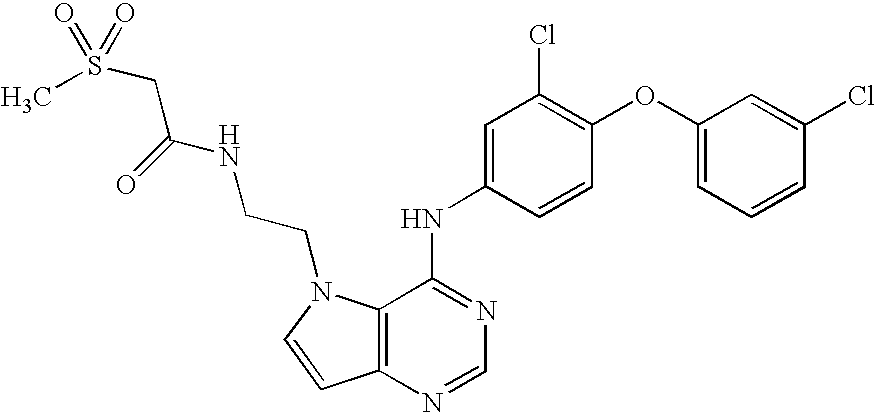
C1=C(NC2=NC=NC3=C2N(CCNC(=O)CS(C)(=O)=O)C=C3)C=CC(OC2=CC=CC(Cl)=C2)=C1Cl
